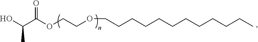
C(C(OCCOCCCCCCCCCCCC)=O)(O)C
